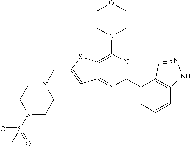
N1(S(=O)(=O)C)CCN(CC2=CC3=NC(C4=CC=CC5=C4C=NN5)=NC(N4CCOCC4)=C3S2)CC1
